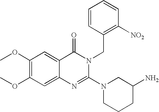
C1(OC)=C(OC)C=C2C(=C1)C(=O)N(CC1=C([NO2])C=CC=C1)C(N1CCCC(N)C1)=N2
